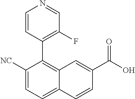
C1([NC])=CC=C2C(=C1C1=C(F)C=NC=C1)C=C(C(O)=O)C=C2
